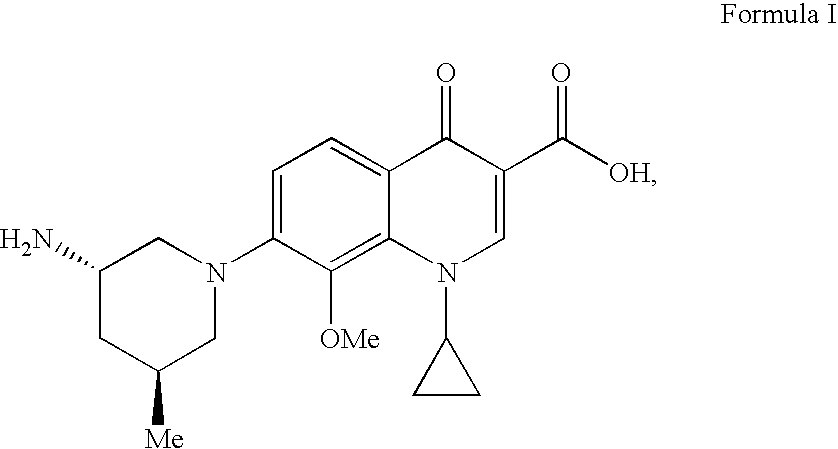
C1=C(N2CC(N)CC([Me])C2)C([OMe])=C2C(=C1)C(=O)C(C([OH])=O)=CN2C1CC1
